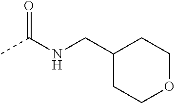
CC(NCC1CCOCC1)=O
